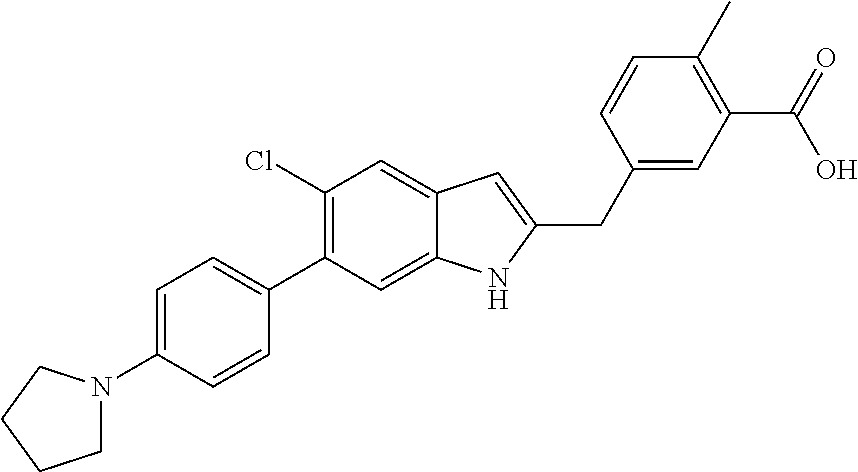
C1(Cl)=C(C2=CC=C(N3CCCC3)C=C2)C=C2C(=C1)C=C(CC1=CC(C(=O)O)=C(C)C=C1)N2
